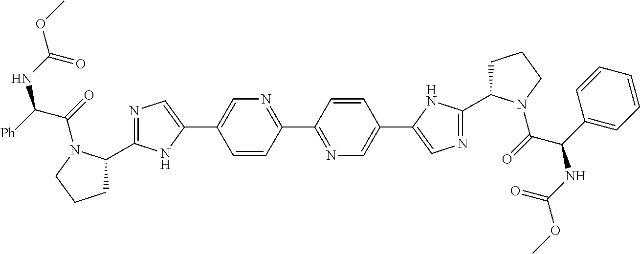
C1=CC(C2=NC=C(C3=CN=C(C4CCCN4C(=O)C(NC(OC)=O)C4=CC=CC=C4)N3)C=C2)=NC=C1C1=CN=C(C2CCCN2C(=O)C([Ph])NC(OC)=O)N1
